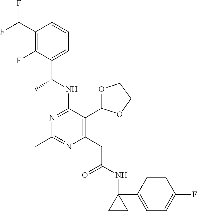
N1=C(NC(C)C2=CC=CC(C(F)F)=C2F)C(C2OCCO2)=C(CC(=O)NC2(C3=CC=C(F)C=C3)CC2)N=C1C
